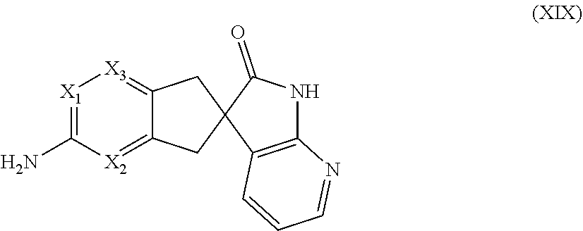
[X1]1=C(N)[X2]=C2C(=[X3]1)CC1(C2)C2=C(NC1=O)N=CC=C2
